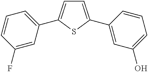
C1=C(C2=CC(O)=CC=C2)SC(C2=CC=CC(F)=C2)=C1
